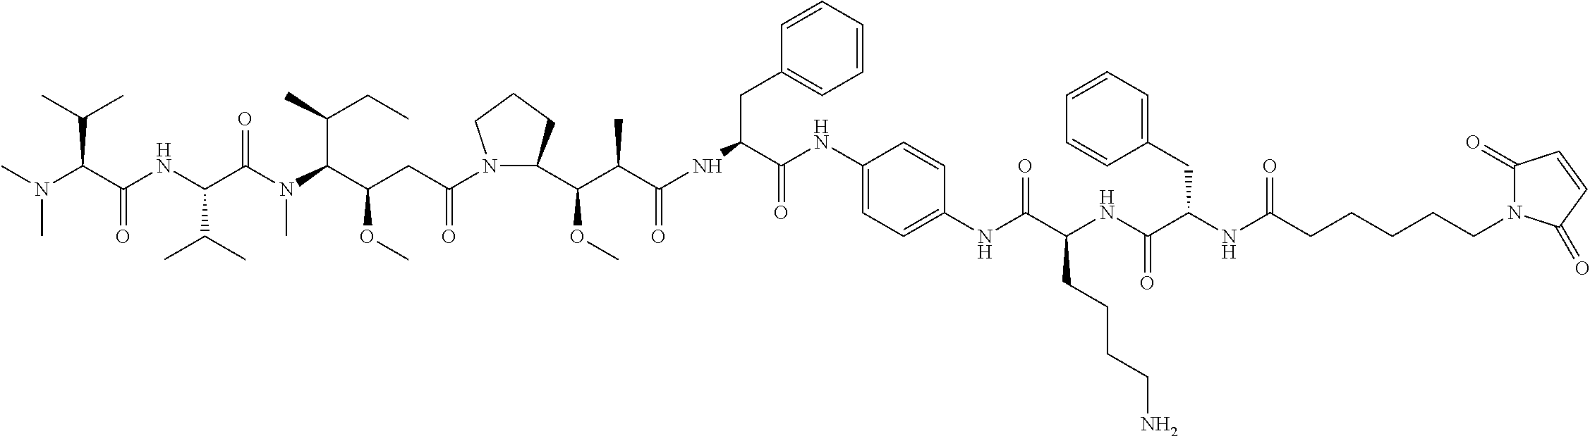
C(C(C)C)(C(NC(C(N(C)C(C(CC)C)C(CC(N1C(C(C(C(NC(CC2=CC=CC=C2)C(=O)NC2=CC=C(NC(=O)C(NC(=O)C(NC(=O)CCCCCN3C(=O)C=CC3=O)CC3=CC=CC=C3)CCCCN)C=C2)=O)C)OC)CCC1)=O)OC)=O)C(C)C)=O)N(C)C
